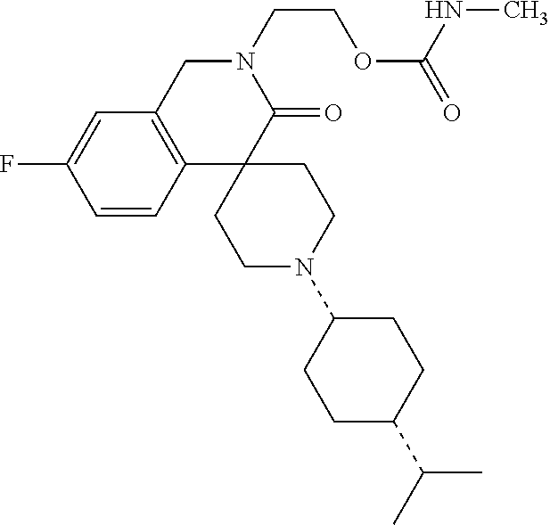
C1C2=C(C3(C(=O)N1CCOC(=O)NC)CCN(C1CCC(C(C)C)CC1)CC3)C=CC(F)=C2
